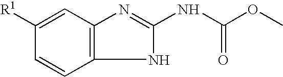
N1C(NC(OC)=O)=NC2=C1C=CC([R1])=C2
